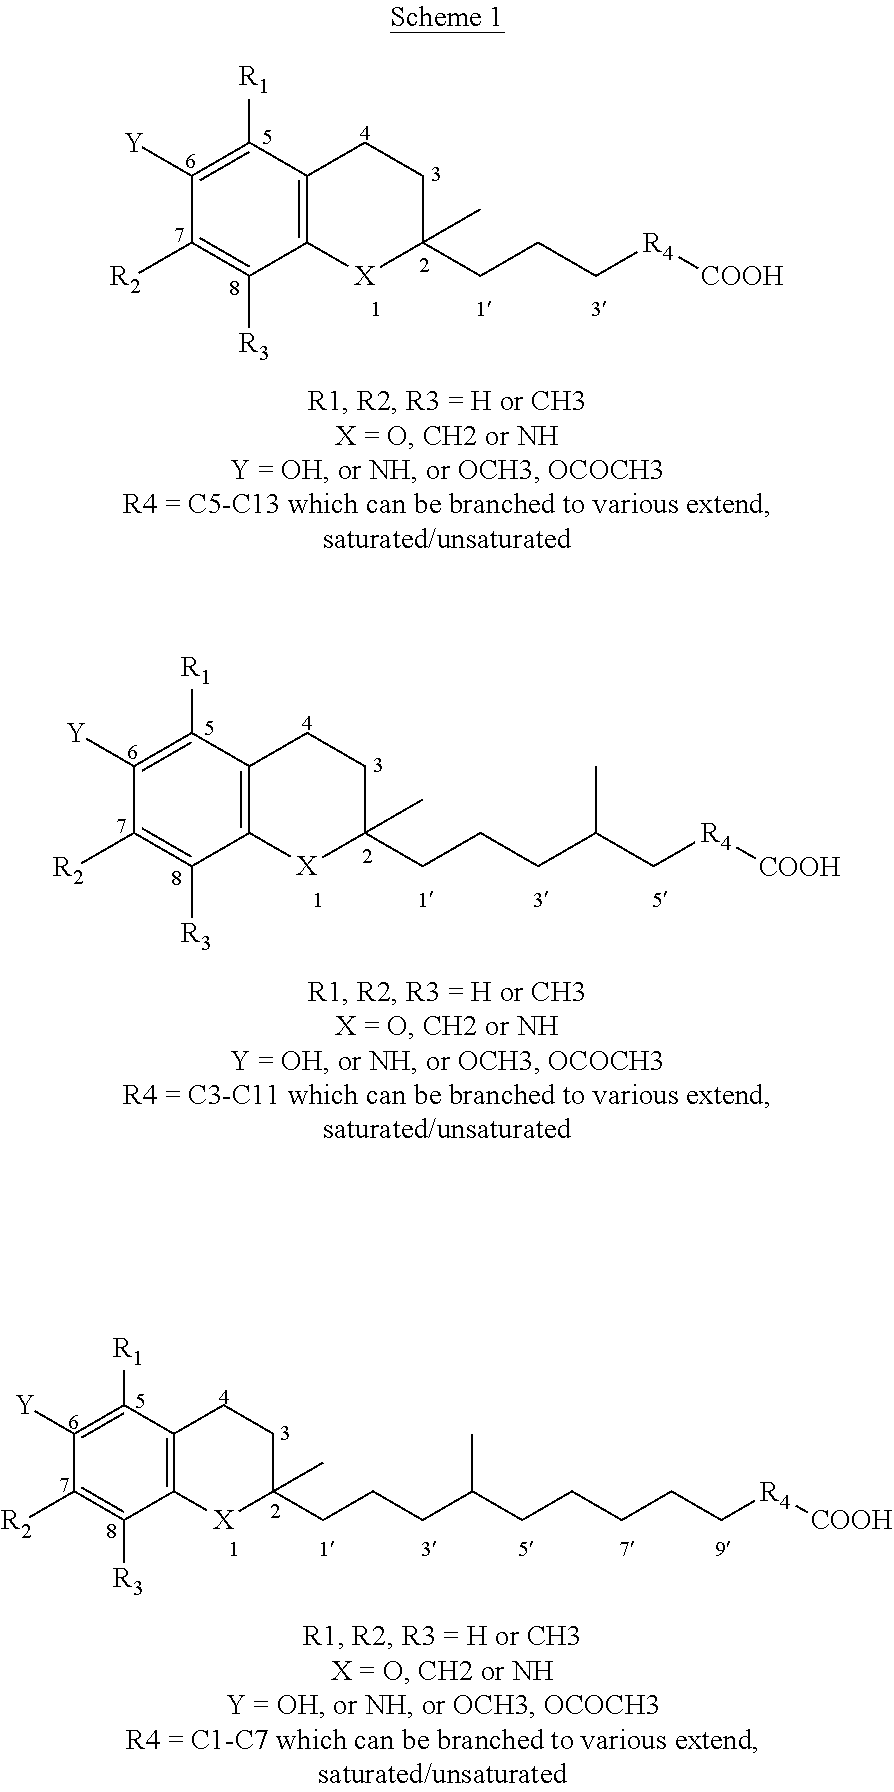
C1([Y])=C([R1])C2=C(C([R3])=C1[R2])[X]C(CCCC(C[R4][COOH])C)(C)CC2.C1([Y])=C([R1])C2=C(C([R3])=C1[R2])[X]C(CCC[R4][COOH])(C)CC2.C1([Y])=C([R1])C2=C(C([R3])=C1[R2])[X]C(CCCC(CCCCC[R4][COOH])C)(C)CC2
